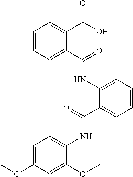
C1=C(OC)C=C(OC)C(NC(C2=CC=CC=C2NC(C2=CC=CC=C2C(O)=O)=O)=O)=C1
